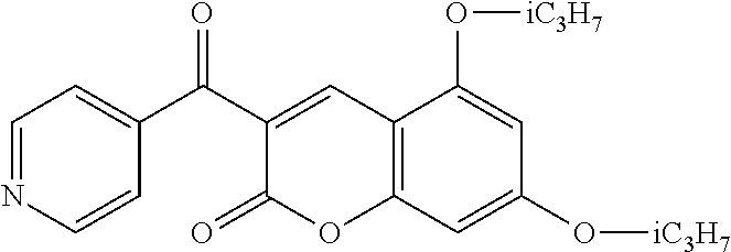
C12=C(C=C(O[iC3H7])C=C1O[iC3H7])OC(=O)C(C(C1=CC=NC=C1)=O)=C2
